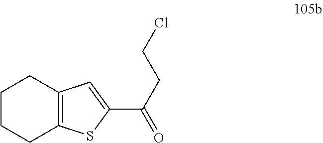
C1CCC2=C(C1)C=C(C(CCCl)=O)S2
